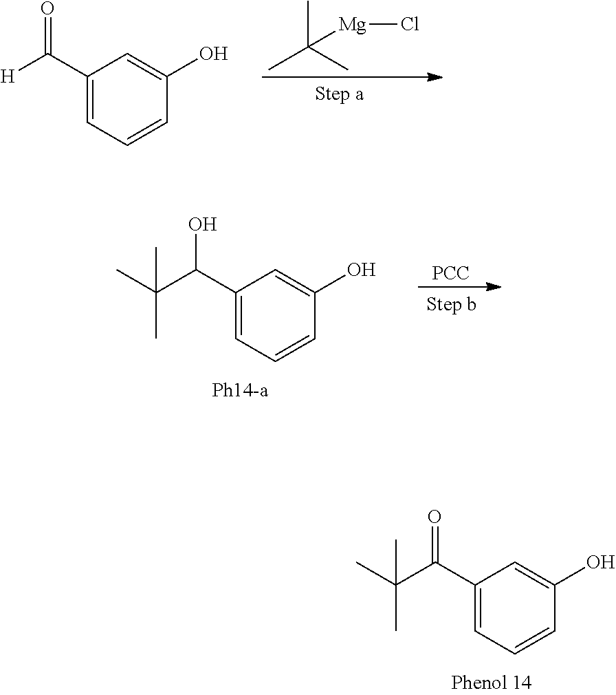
C1(C([H])=O)=CC=CC(O)=C1.CC(C)(C)[Mg]Cl.C1(C(C(C)(C)C)O)=CC=CC(O)=C1.[PCC].C1(C(C(C)(C)C)=O)=CC=CC(O)=C1
